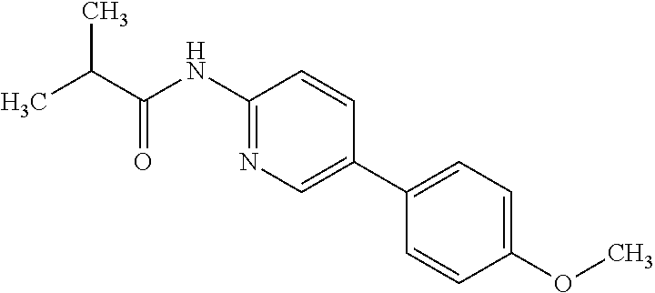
CC(C)C(=O)NC1=NC=C(C2=CC=C(OC)C=C2)C=C1
